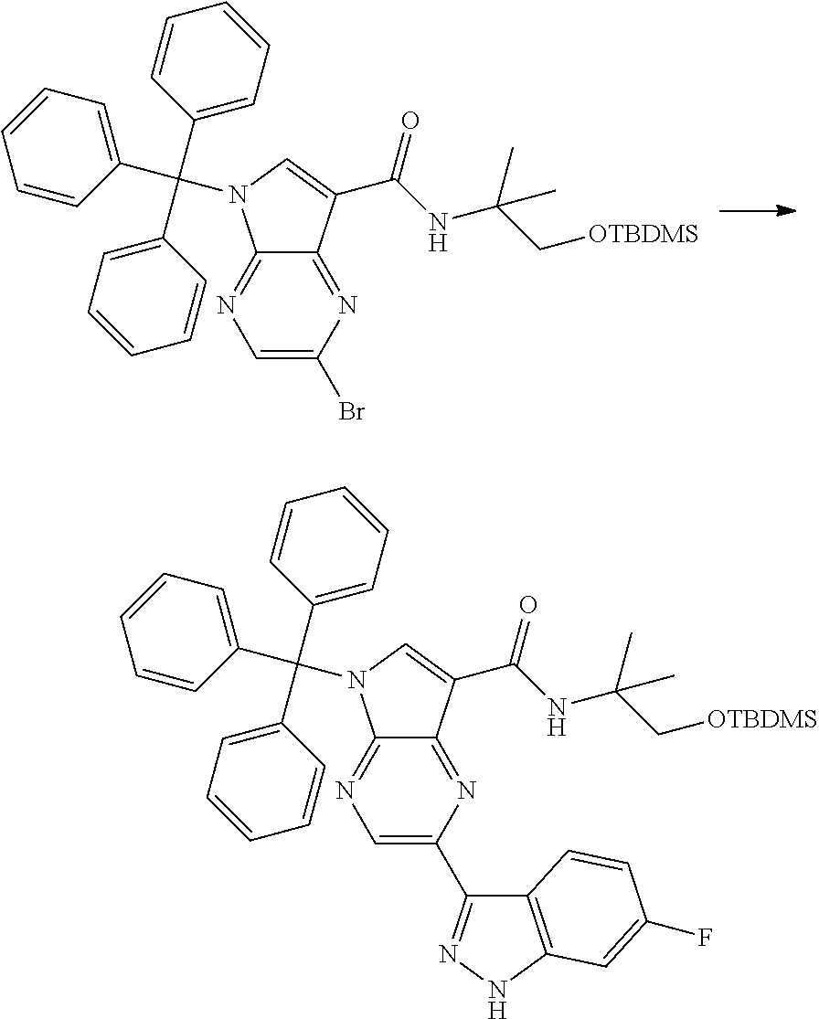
C1=C(Br)N=C2C(=N1)N(C(C1=CC=CC=C1)(C1=CC=CC=C1)C1=CC=CC=C1)C=C2C(NC(C[OTBDMS])(C)C)=O.C1=C(C2=NNC3=C2C=CC(F)=C3)N=C2C(=N1)N(C(C1=CC=CC=C1)(C1=CC=CC=C1)C1=CC=CC=C1)C=C2C(NC(C[OTBDMS])(C)C)=O
